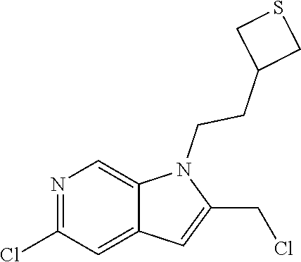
N1=C(Cl)C=C2C(=C1)N(CCC1CSC1)C(CCl)=C2
